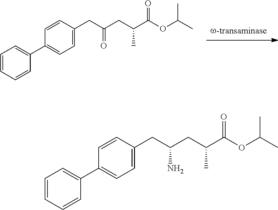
C1=CC=CC(C2=CC=C(CC(CC(C(=O)OC(C)C)C)=O)C=C2)=C1.C1=CC=CC(C2=CC=C(CC(CC(C(OC(C)C)=O)C)N)C=C2)=C1
